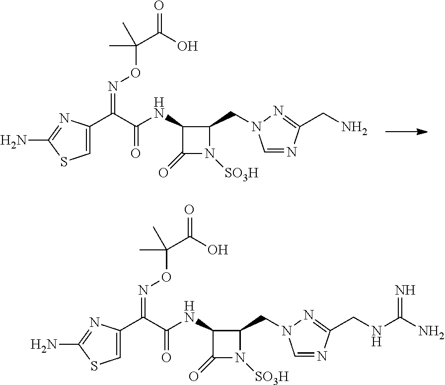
C1(NC(C(C2=CSC(N)=N2)=NOC(C(=O)O)(C)C)=O)C(=O)N([SO3H])C1CN1C=NC(CN)=N1.C1(NC(C(C2=CSC(N)=N2)=NOC(C(=O)O)(C)C)=O)C(=O)N([SO3H])C1CN1C=NC(CNC(N)=N)=N1
